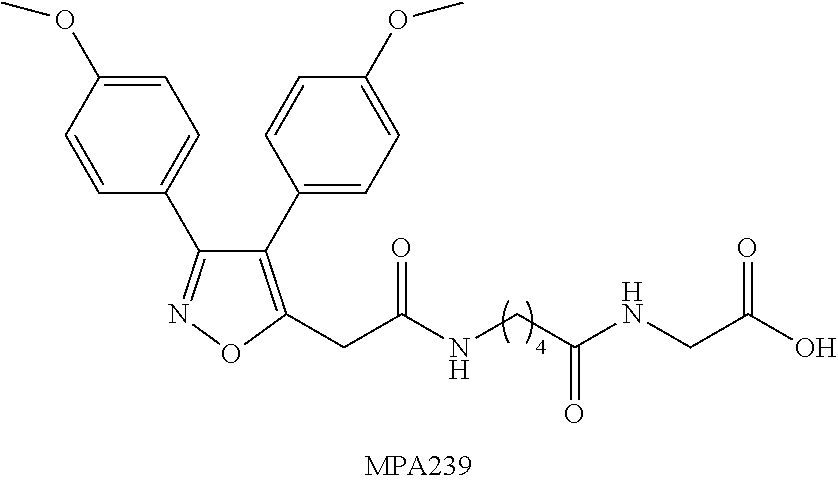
C1=CC(OC)=CC=C1C1=NOC(CC(NCC(NCC(O)=O)=O)=O)=C1C1=CC=C(OC)C=C1
